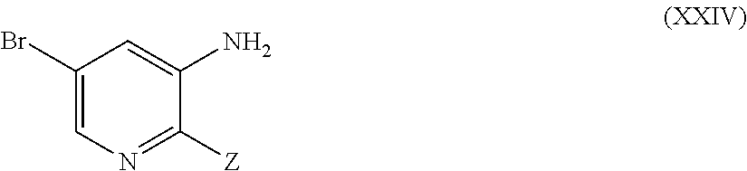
C1(Br)=CN=C([Z])C(N)=C1
